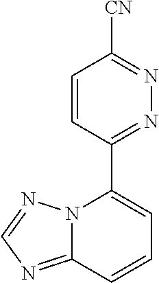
C12=NC=NN1C(C1=NN=C([CN])C=C1)=CC=C2
